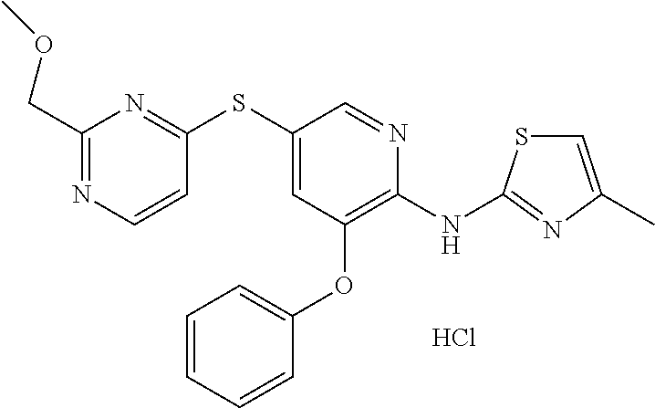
Cl.C1(SC2=CC(OC3=CC=CC=C3)=C(NC3=NC(C)=CS3)N=C2)=NC(COC)=NC=C1
